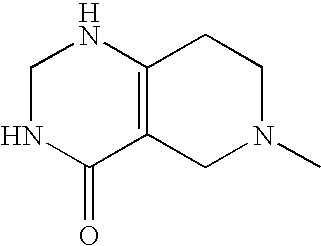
C1NC(=O)C2=C(N1)CCN(C)C2
